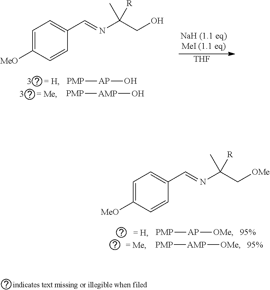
[PMP][AP]O.[PMP][AMP]O.N(C(CO)(C)[R])=CC1=CC=C([MeO])C=C1.[THF].N(C(C[OMe])(C)[R])=CC1=CC=C([MeO])C=C1.[PMP][AP][OMe].[PMP][AMP][OMe]
